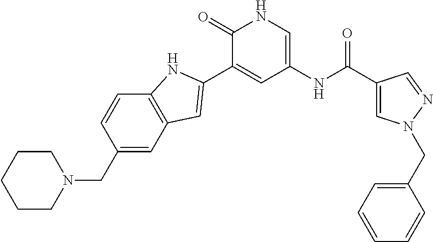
C1CCCCN1CC1=CC2=C(C=C1)NC(C1=CC(NC(C3=CN(CC4=CC=CC=C4)N=C3)=O)=CNC1=O)=C2
